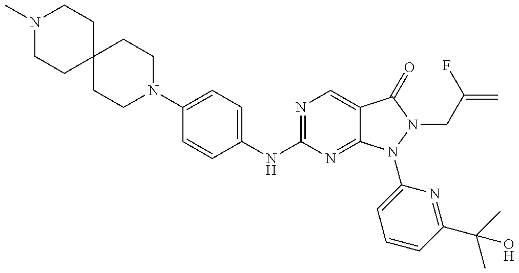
N1(C)CCC2(CC1)CCN(C1=CC=C(NC3=NC=C4C(=N3)N(C3=CC=CC(C(C)(C)O)=N3)N(CC(=C)F)C4=O)C=C1)CC2
